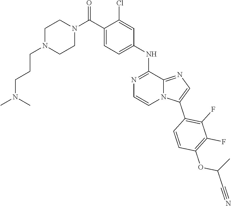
CN(CCCN1CCN(C(C2=CC=C(NC3=NC=CN4C(C5=C(F)C(F)=C(OC(C#N)C)C=C5)=CN=C43)C=C2Cl)=O)CC1)C
